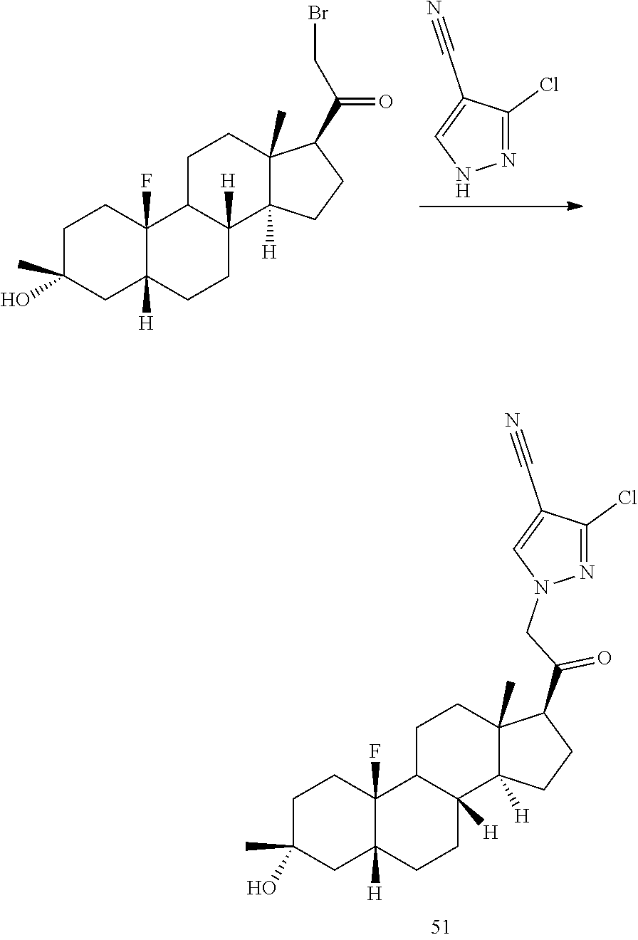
C1C(C)(O)CC2([H])C(F)(C1)C1C([H])(CC2)C2([H])C(C)(CC1)C(C(CN1N=C(Cl)C(C#N)=C1)=O)CC2.N1N=C(Cl)C(C#N)=C1.C1C(C)(O)CC2([H])C(F)(C1)C1C([H])(CC2)C2([H])C(C)(CC1)C(C(CBr)=O)CC2
